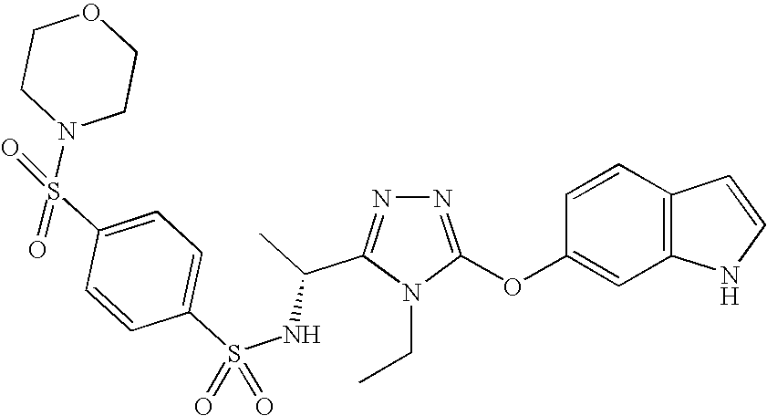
N1=C(OC2=CC3=C(C=C2)C=CN3)N(CC)C(C(C)NS(C2=CC=C(S(=O)(N3CCOCC3)=O)C=C2)(=O)=O)=N1
